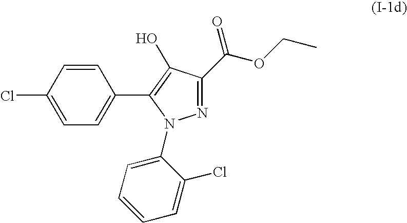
C1=CC(Cl)=CC=C1C1=C(O)C(C(OCC)=O)=NN1C1=CC=CC=C1Cl
